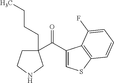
C1(C(=O)C2(CCCC)CCNC2)=CSC2=C1C(F)=CC=C2
